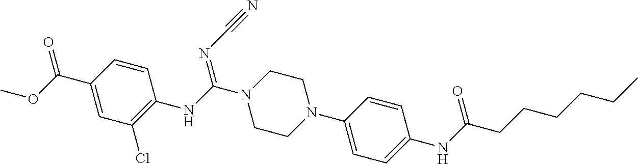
C1=CC(N2CCN(C(NC3=C(Cl)C=C(C(OC)=O)C=C3)=NC#N)CC2)=CC=C1NC(=O)CCCCCC
